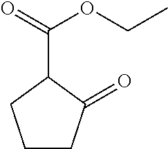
C1CC(=O)C(C(=O)OCC)C1
